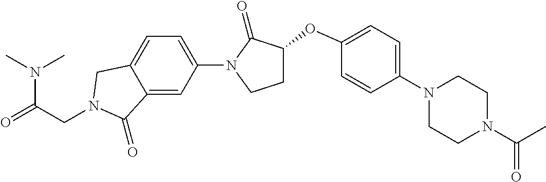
N(C(=O)CN1CC2=CC=C(N3C(=O)C(OC4=CC=C(N5CCN(C(C)=O)CC5)C=C4)CC3)C=C2C1=O)(C)C
